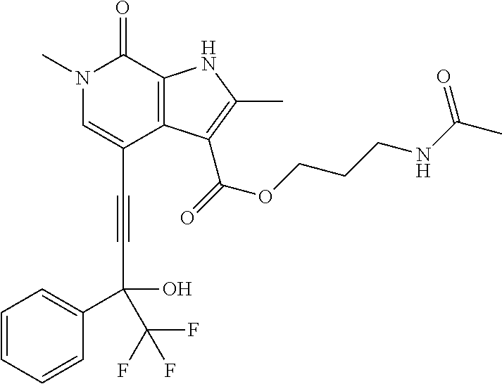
C(C1=CN(C)C(=O)C2=C1C(C(=O)OCCCNC(C)=O)=C(C)N2)#CC(C1=CC=CC=C1)(O)C(F)(F)F
